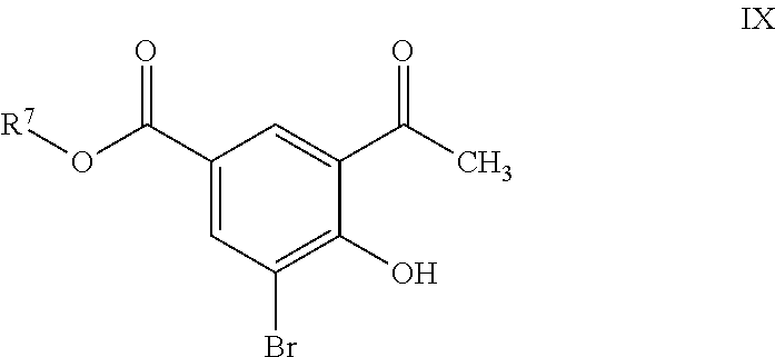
C1(C(O[R7])=O)=CC(Br)=C(O)C(C(C)=O)=C1
